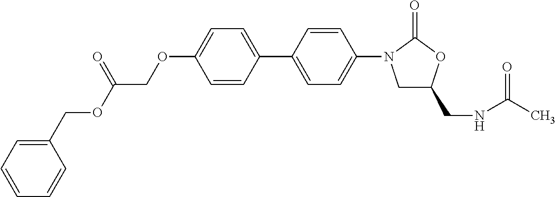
O(C1=CC=C(C2=CC=C(N3CC(CNC(C)=O)OC3=O)C=C2)C=C1)CC(OCC1=CC=CC=C1)=O
